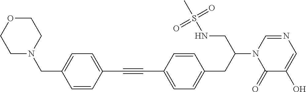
C1(C#CC2=CC=C(CC(CNS(C)(=O)=O)N3C(=O)C(O)=CN=C3)C=C2)=CC=C(CN2CCOCC2)C=C1
